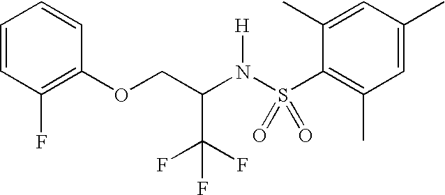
C1=CC(F)=C(OCC(N(S(C2=C(C)C=C(C)C=C2C)(=O)=O)[H])C(F)(F)F)C=C1
